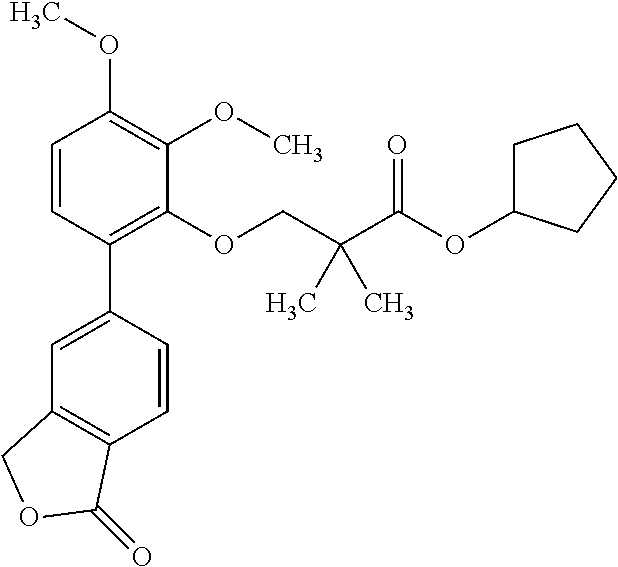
C1=CC(C2=CC3=C(C=C2)C(=O)OC3)=C(OCC(C(=O)OC2CCCC2)(C)C)C(OC)=C1OC
